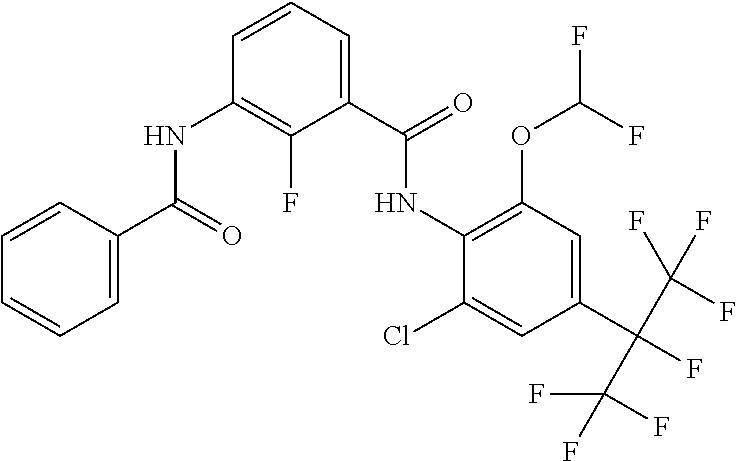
C1=CC(C(=O)NC2=C(F)C(C(=O)NC3=C(OC(F)F)C=C(C(C(F)(F)F)(C(F)(F)F)F)C=C3Cl)=CC=C2)=CC=C1
